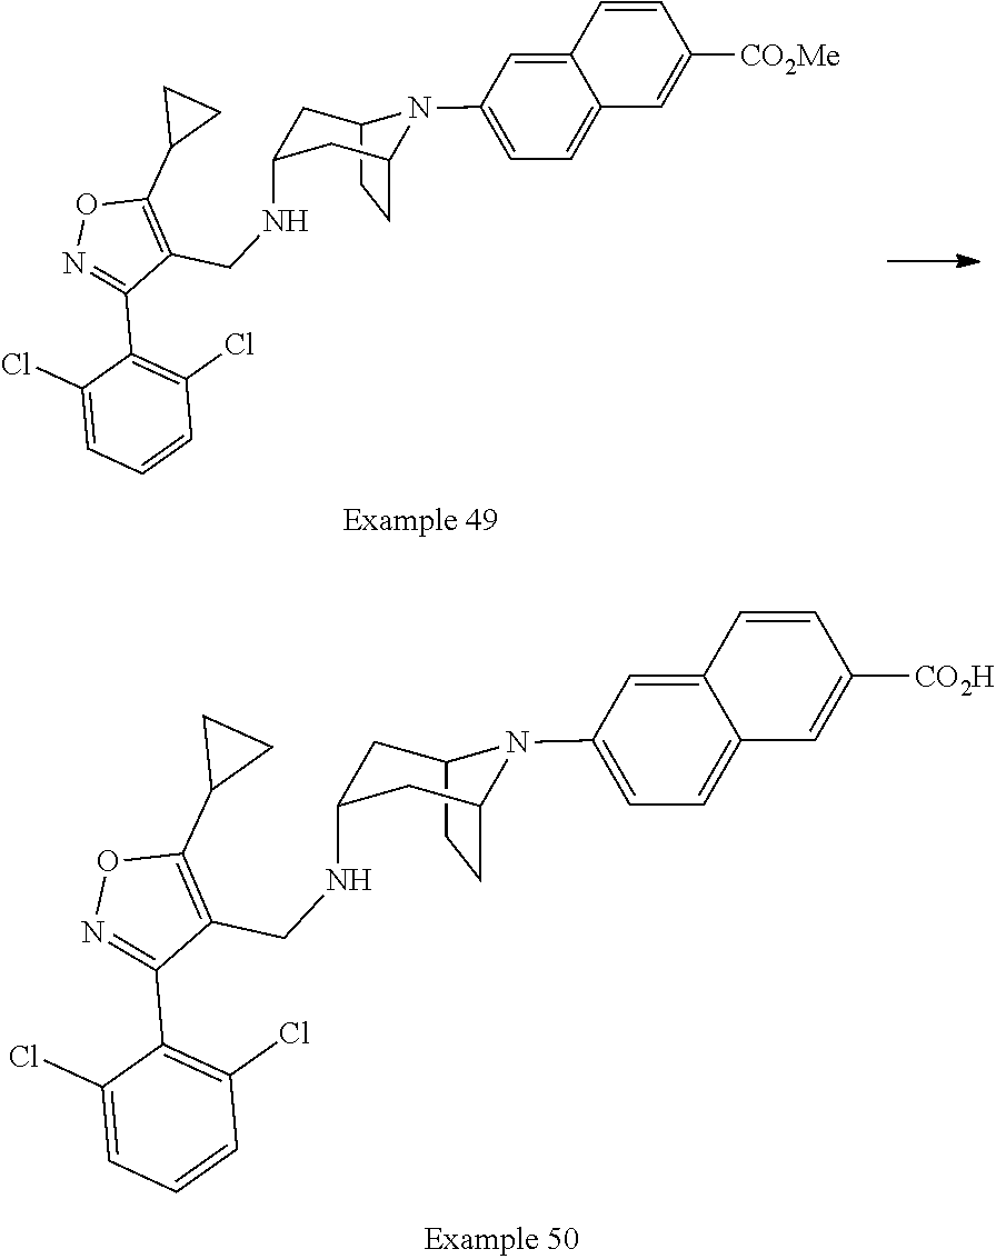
C12CCC(CC(NCC3=C(C4CC4)ON=C3C3=C(Cl)C=CC=C3Cl)C1)N2C1=CC=C2C(=C1)C=CC([CO2Me])=C2.C12CCC(CC(NCC3=C(C4CC4)ON=C3C3=C(Cl)C=CC=C3Cl)C1)N2C1=CC=C2C(=C1)C=CC([CO2H])=C2
